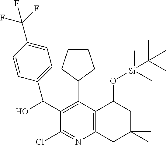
C1CCC(C2=C(C(O)C3=CC=C(C(F)(F)F)C=C3)C(Cl)=NC3=C2C(O[Si](C(C)(C)C)(C)C)CC(C)(C)C3)C1
